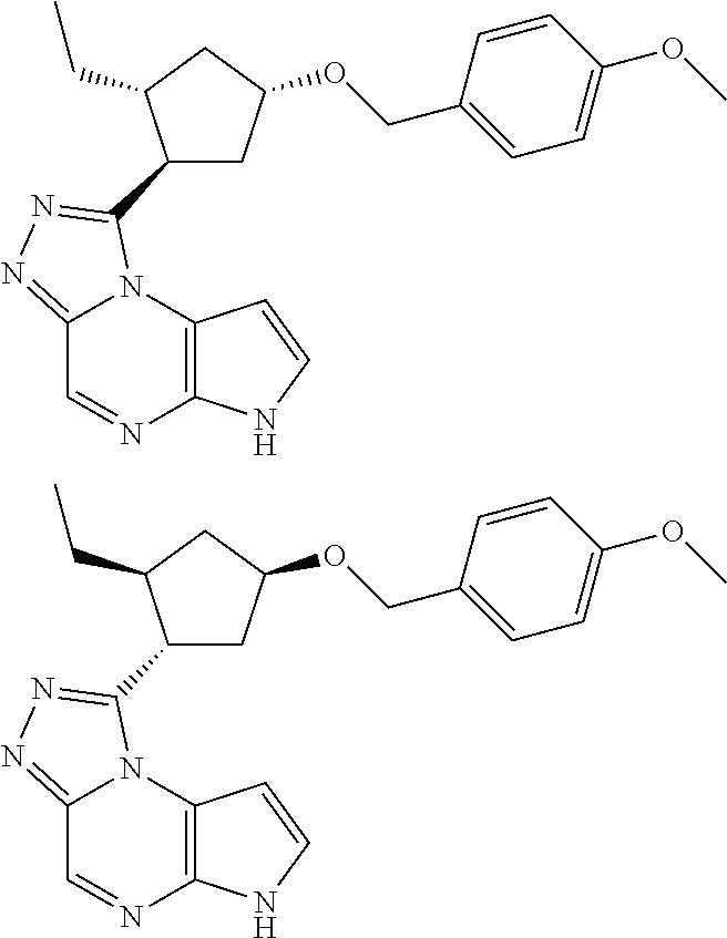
C12=C(N3C(=NN=C3C3CC(OCC4=CC=C(OC)C=C4)CC3CC)C=N1)C=CN2.C12=C(N3C(=NN=C3C3CC(OCC4=CC=C(OC)C=C4)CC3CC)C=N1)C=CN2
